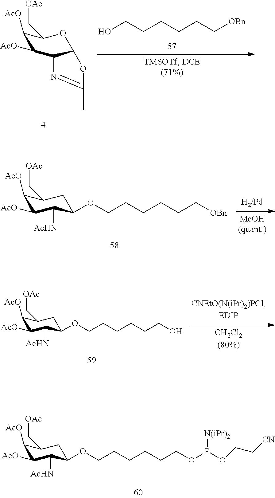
C1([AcO])C(C[OAc])OC2C(C1[AcO])N=C(C)O2.OCCCCCC[OBn].[AcO]C1C([AcO])C([AcHN])C(OCCCCCC[OBn])CC1C[OAc].O(CCCCCCO)C1C([AcHN])C([AcO])C([AcO])C(C[OAc])C1.O(CCCCCCOP([N(iPr)2])OCC[CN])C1C([AcHN])C([AcO])C([AcO])C(C[OAc])C1
